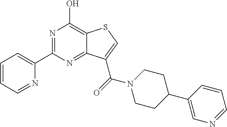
C1(C2=NC(O)=C3C(=N2)C(C(=O)N2CCC(C4=CN=CC=C4)CC2)=CS3)=CC=CC=N1
